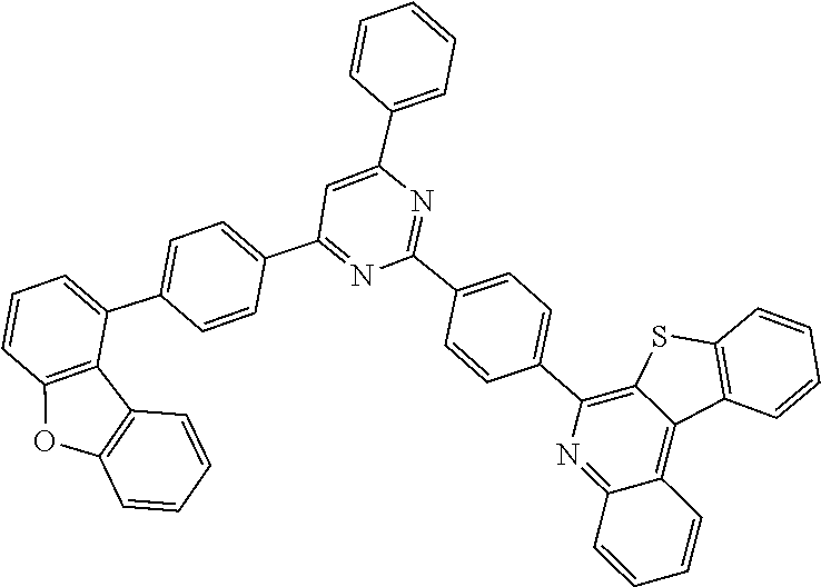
C12=C(C=CC=C1)SC1=C(C3=CC=C(C4=NC(C5=CC=CC=C5)=CC(C5=CC=C(C6=CC=CC7=C6C6=C(O7)C=CC=C6)C=C5)=N4)C=C3)N=C3C(=C21)C=CC=C3
